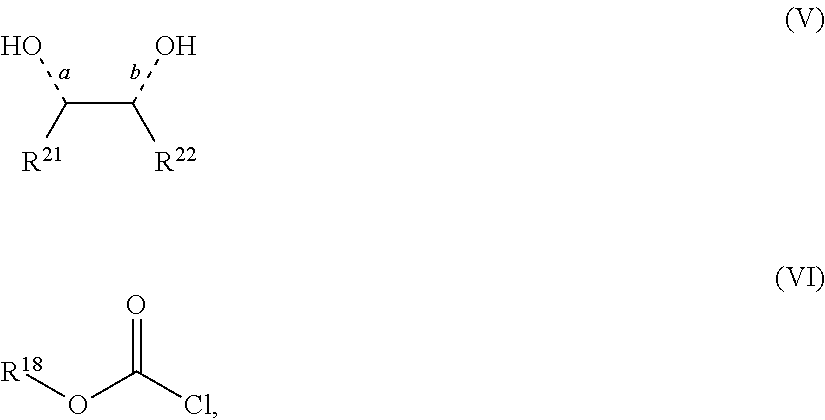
C(C(O)[R22])(O)[R21].O(C(Cl)=O)[R18]
